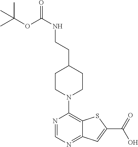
C1CN(C2=C3C(=NC=N2)C=C(C(=O)O)S3)CCC1CCNC(=O)OC(C)(C)C
